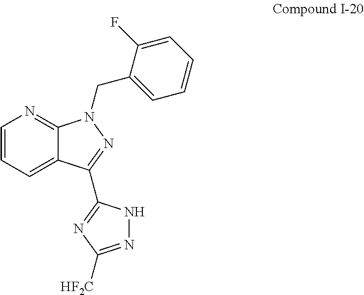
C12=CC=CN=C1N(CC1=CC=CC=C1F)N=C2C1=NC([HF2C])=NN1
